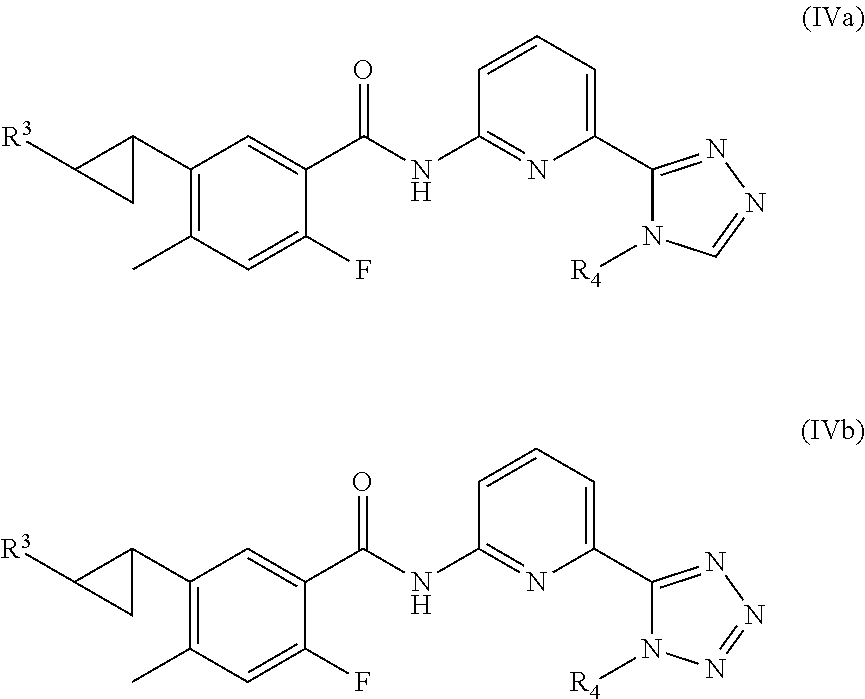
C1(C2C([R3])C2)=C(C)C=C(F)C(C(NC2=NC(C3=NN=CN3[R4])=CC=C2)=O)=C1.C1(C2C([R3])C2)=C(C)C=C(F)C(C(NC2=NC(C3=NN=NN3[R4])=CC=C2)=O)=C1
